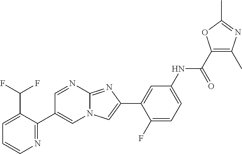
C1=NC2=NC(C3=CC(NC(C4=C(C)N=C(C)O4)=O)=CC=C3F)=CN2C=C1C1=NC=CC=C1C(F)F
